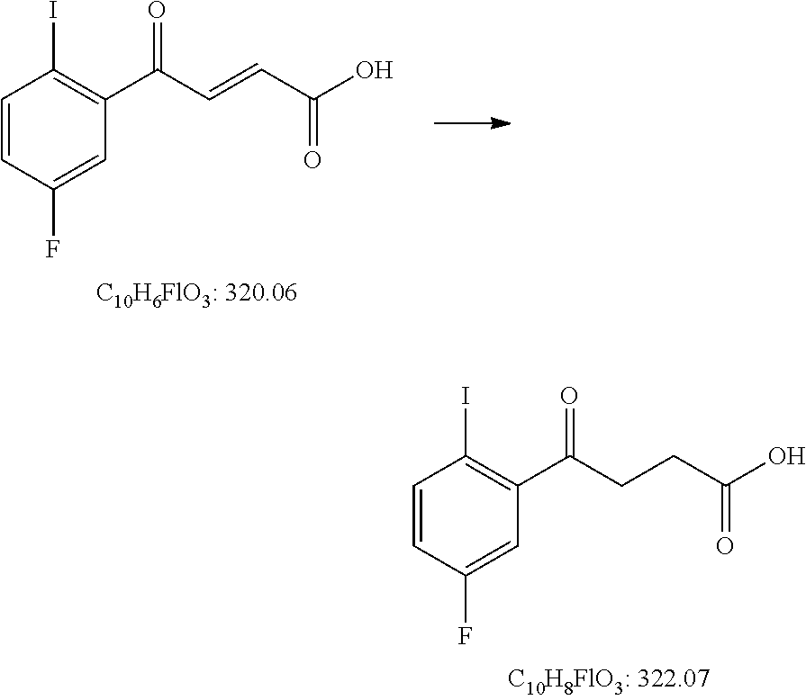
C1=CC(F)=CC(C(CCC(O)=O)=O)=C1I.C1=CC(F)=CC(C(C=CC(O)=O)=O)=C1I
